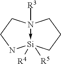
[Si]12([R4])([R5])-N([R3])(CCN1)CCC2
